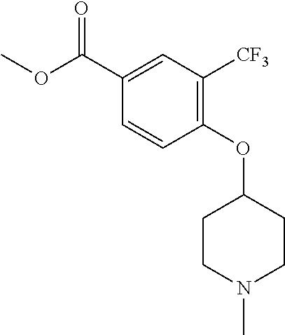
C1(OC2CCN(C)CC2)=C([CF3])C=C(C(OC)=O)C=C1
